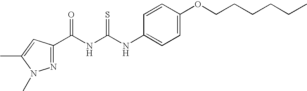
C1=CC(NC(=S)NC(=O)C2=NN(C)C(C)=C2)=CC=C1OCCCCCC
